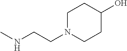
CNCCN1CCC(O)CC1
